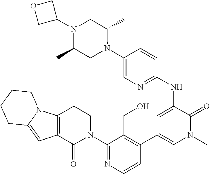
C1(N2CCC3=C(C2=O)C=C2N3CCCC2)=NC=CC(C2=CN(C)C(=O)C(NC3=NC=C(N4C(C)CN(C5COC5)C(C)C4)C=C3)=C2)=C1CO
